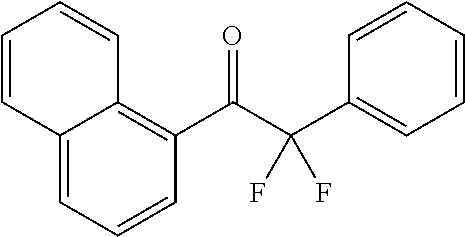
C12=CC=CC(C(C(C3=CC=CC=C3)(F)F)=O)=C1C=CC=C2
